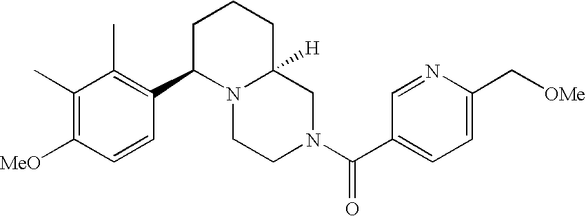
C1=C(C[OMe])N=CC(C(N2CC3([H])N(CC2)C(C2=C(C)C(C)=C([MeO])C=C2)CCC3)=O)=C1
